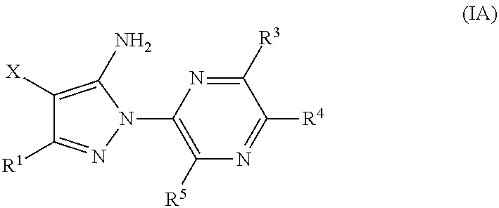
C1([R3])=NC(N2C(N)=C([X])C([R1])=N2)=C([R5])N=C1[R4]
